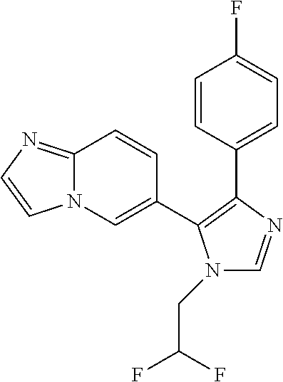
C12=NC=CN1C=C(C1=C(C3=CC=C(F)C=C3)N=CN1CC(F)F)C=C2
